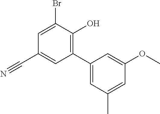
C1=C(Br)C(O)=C(C2=CC(C)=CC(OC)=C2)C=C1C#N
